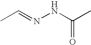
CC=NNC(C)=O
